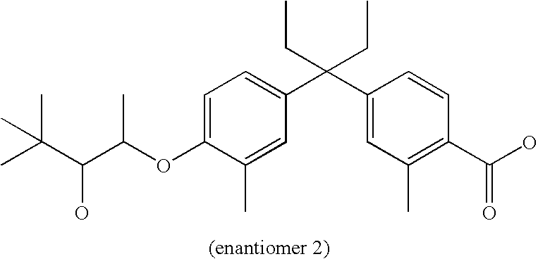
C1=C(C)C(OC(C(C(C)(C)C)O)C)=CC=C1C(C1=CC(C)=C(C(O)=O)C=C1)(CC)CC
